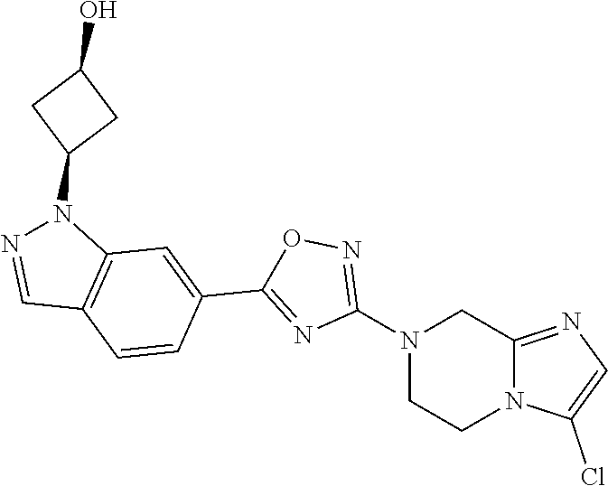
N1(C2=NOC(C3=CC4=C(C=C3)C=NN4C3CC(O)C3)=N2)CCN2C(=NC=C2Cl)C1
